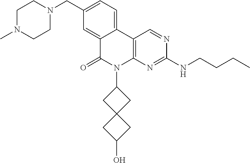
C1(CN2CCN(C)CC2)=CC=C2C(=C1)C(=O)N(C1CC3(C1)CC(O)C3)C1=C2C=NC(NCCCC)=N1
